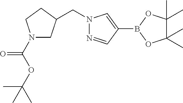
C1(B2OC(C)(C)C(C)(C)O2)=CN(CC2CN(C(OC(C)(C)C)=O)CC2)N=C1
